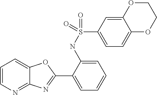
C1(NS(C2=CC=C3C(=C2)OCCO3)(=O)=O)=CC=CC=C1C1=NC2=NC=CC=C2O1
